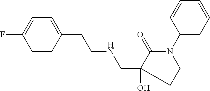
C(NCC1(O)C(=O)N(C2=CC=CC=C2)CC1)CC1=CC=C(F)C=C1
